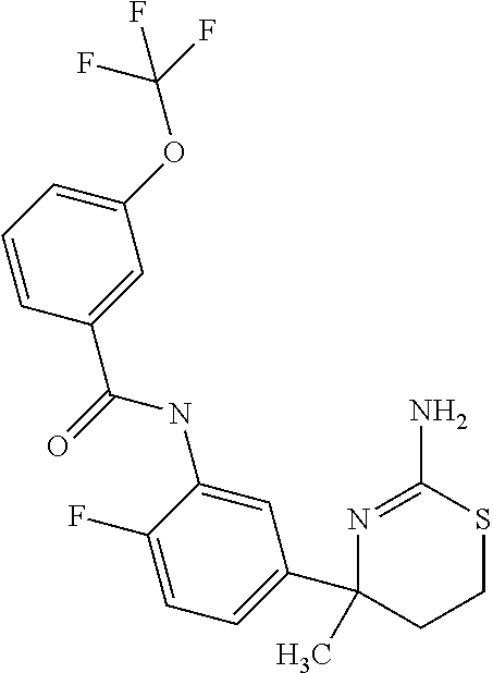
C1=CC=C(OC(F)(F)F)C=C1C(=O)NC1=CC(C2(C)CCSC(N)=N2)=CC=C1F
